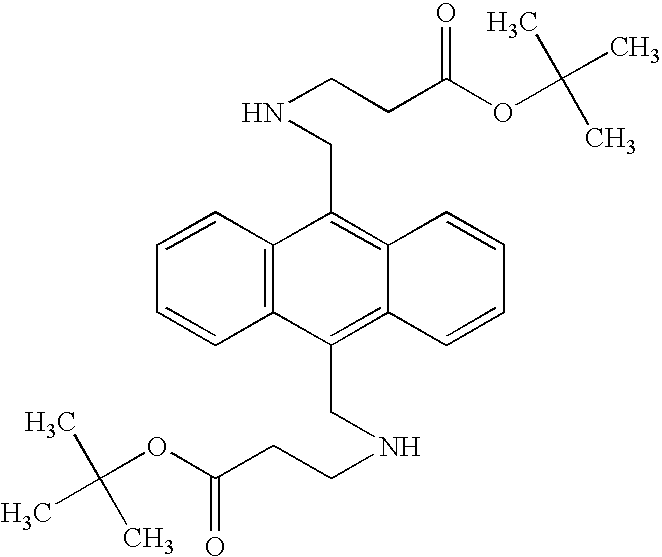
C1=CC2=C(C=C1)C(CNCCC(OC(C)(C)C)=O)=C1C(=C2CNCCC(OC(C)(C)C)=O)C=CC=C1
